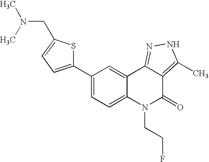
C1(C2=CC=C(CN(C)C)S2)=CC=C2C(=C1)C1=NNC(C)=C1C(=O)N2CCF
